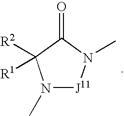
N1(C)[J11]N(C)C(=O)C1([R1])[R2]
